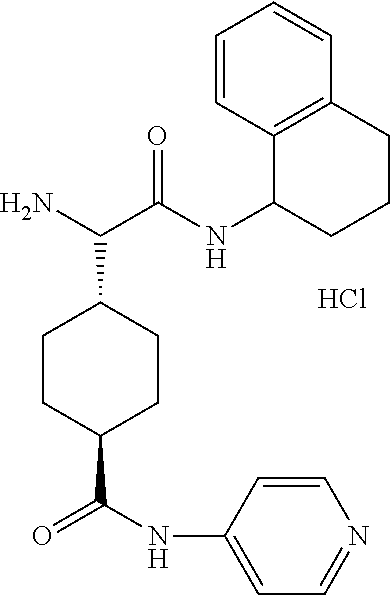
Cl.C(C1CCC(C(NC2=CC=NC=C2)=O)CC1)(N)C(NC1C2=C(CCC1)C=CC=C2)=O
